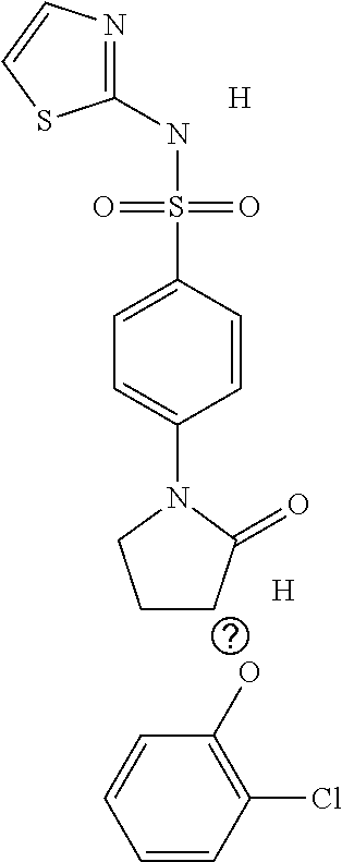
C1(NS(C2=CC=C(N3CCCC3=O)C=C2)(=O)=O)=NC=CS1.[H].[H].OC1=C(Cl)C=CC=C1
